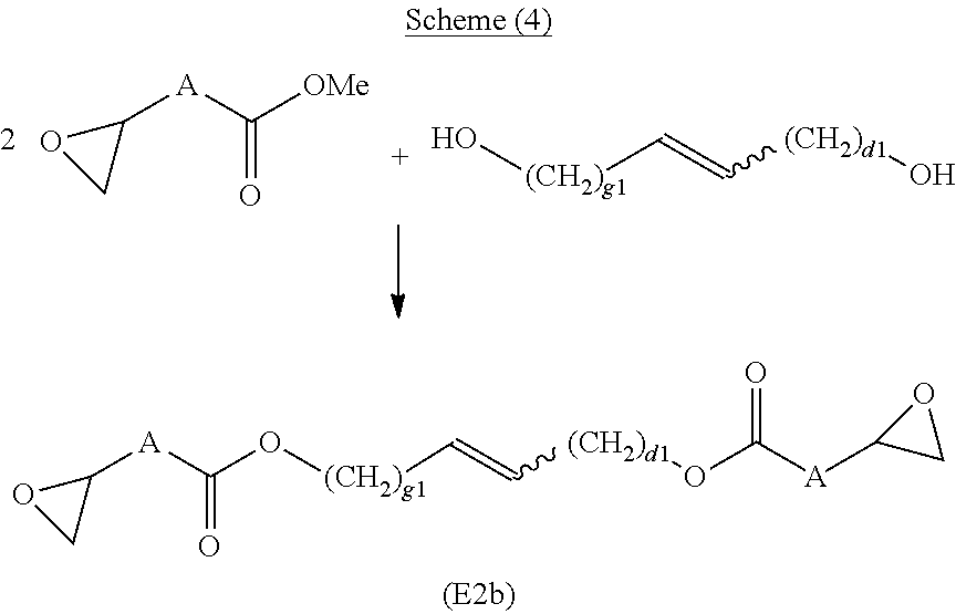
C(O[(CH2)g1]C=C[(CH2)d1]OC([A]C1CO1)=O)([A]C1OC1)=O.O[(CH2)g1]C=C[(CH2)d1]O.C1([A]C([OMe])=O)OC1
